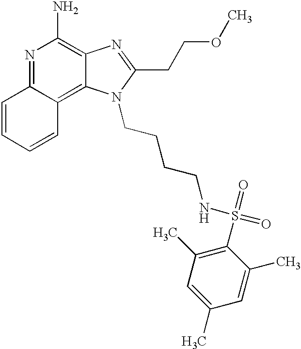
N1=C2C(=C3C(=C1N)N=C(CCOC)N3CCCCNS(=O)(=O)C1=C(C)C=C(C)C=C1C)C=CC=C2
